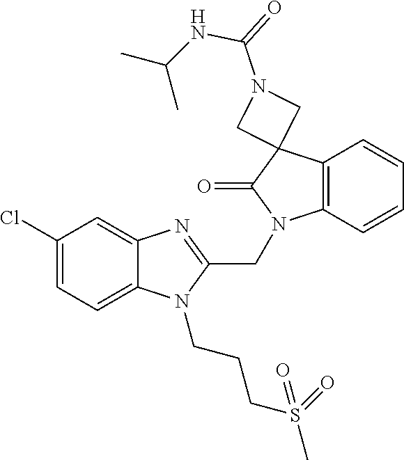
C1(Cl)=CC=C2C(=C1)N=C(CN1C3=C(C=CC=C3)C3(C1=O)CN(C(=O)NC(C)C)C3)N2CCCS(C)(=O)=O
